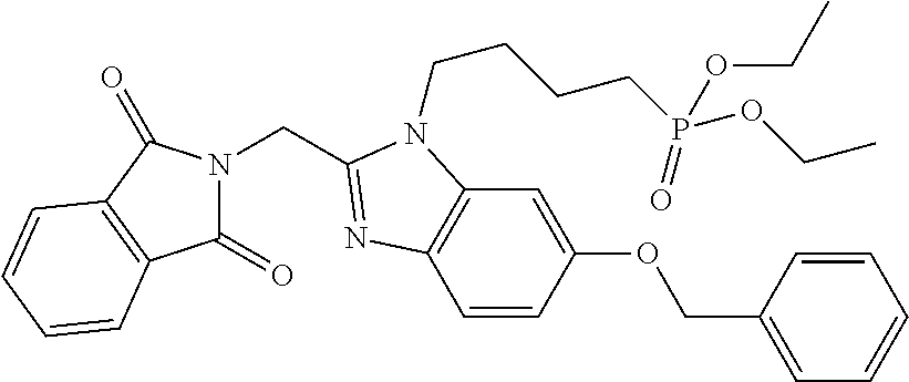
C(C1=NC2=C(C=C(OCC3=CC=CC=C3)C=C2)N1CCCCP(OCC)(=O)OCC)N1C(=O)C2=C(C1=O)C=CC=C2
